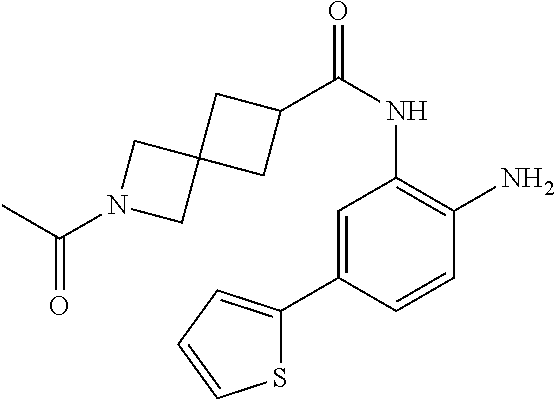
C1=C(C2=CC=CS2)C=CC(N)=C1NC(=O)C1CC2(C1)CN(C(C)=O)C2
